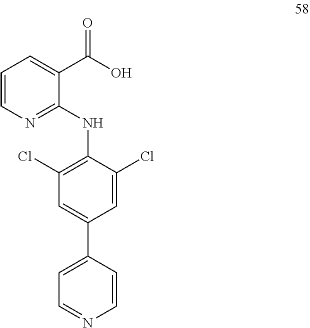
C1=CN=C(NC2=C(Cl)C=C(C3=CC=NC=C3)C=C2Cl)C(C(O)=O)=C1
